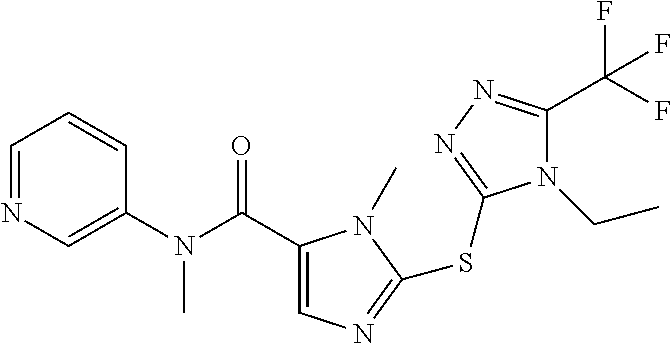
C1(C(N(C2=CN=CC=C2)C)=O)=CN=C(SC2=NN=C(C(F)(F)F)N2CC)N1C
